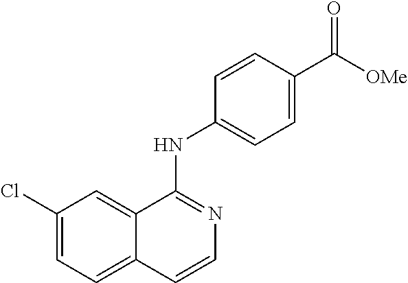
C1=CC2=CC=C(Cl)C=C2C(NC2=CC=C(C([OMe])=O)C=C2)=N1
